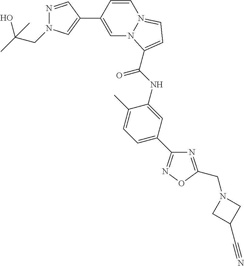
C1=CC(C2=CN(CC(C)(O)C)N=C2)=CN2N1=CC=C2C(NC1=CC(C2=NOC(CN3CC(C#N)C3)=N2)=CC=C1C)=O
